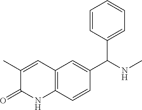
CC1=CC2=C(NC1=O)C=CC(C(NC)C1=CC=CC=C1)=C2
